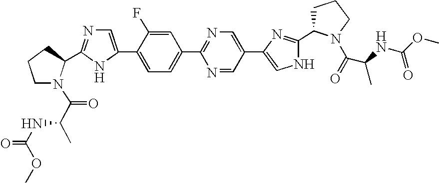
C1N(C(C(C)NC(=O)OC)=O)C(C2=NC=C(C3=CC=C(C4=NC=C(C5=CNC(C6CCCN6C(=O)C(NC(OC)=O)C)=N5)C=N4)C=C3F)N2)CC1
